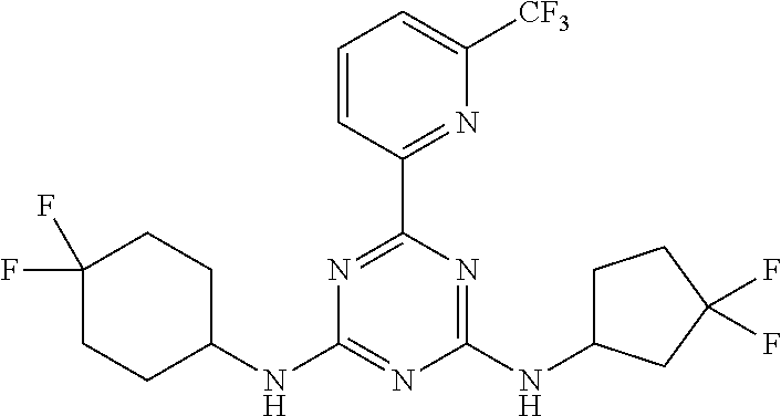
N1=C(C2=NC([CF3])=CC=C2)N=C(NC2CCC(F)(F)C2)N=C1NC1CCC(F)(F)CC1
